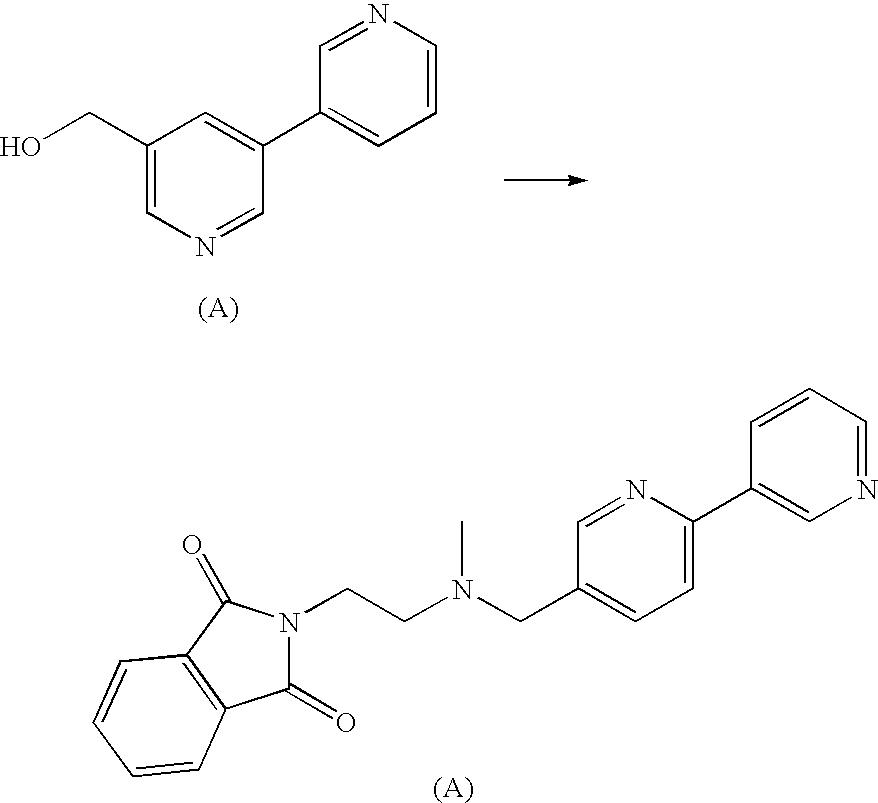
C1(CO)=CN=CC(C2=CC=CN=C2)=C1.C(C1=CC=C(C2=CN=CC=C2)N=C1)N(CCN1C(=O)C2=C(C1=O)C=CC=C2)C
